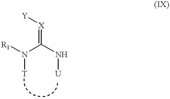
[R1]N(C(N[U])=[X][Y])[T]
